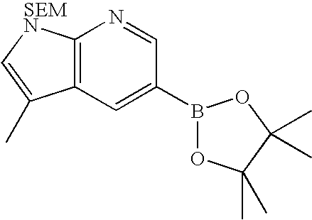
C12=C(C=C(B3OC(C)(C)C(C)(C)O3)C=N1)C(C)=C[SEMN]2
